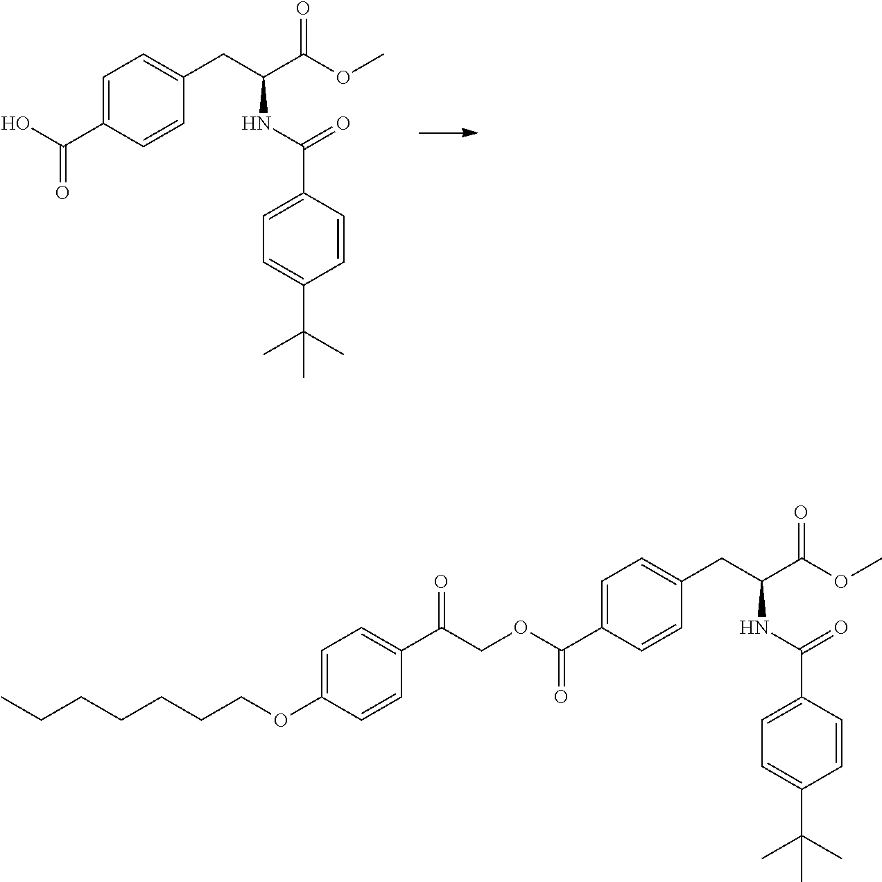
C1=C(C(O)=O)C=CC(CC(C(OC)=O)NC(=O)C2=CC=C(C(C)(C)C)C=C2)=C1.CCCCCCCOC1=CC=C(C(COC(C2=CC=C(CC(C(OC)=O)NC(=O)C3=CC=C(C(C)(C)C)C=C3)C=C2)=O)=O)C=C1
